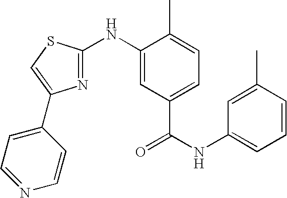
C1=C(C)C=CC=C1NC(=O)C1=CC=C(C)C(NC2=NC(C3=CC=NC=C3)=CS2)=C1
